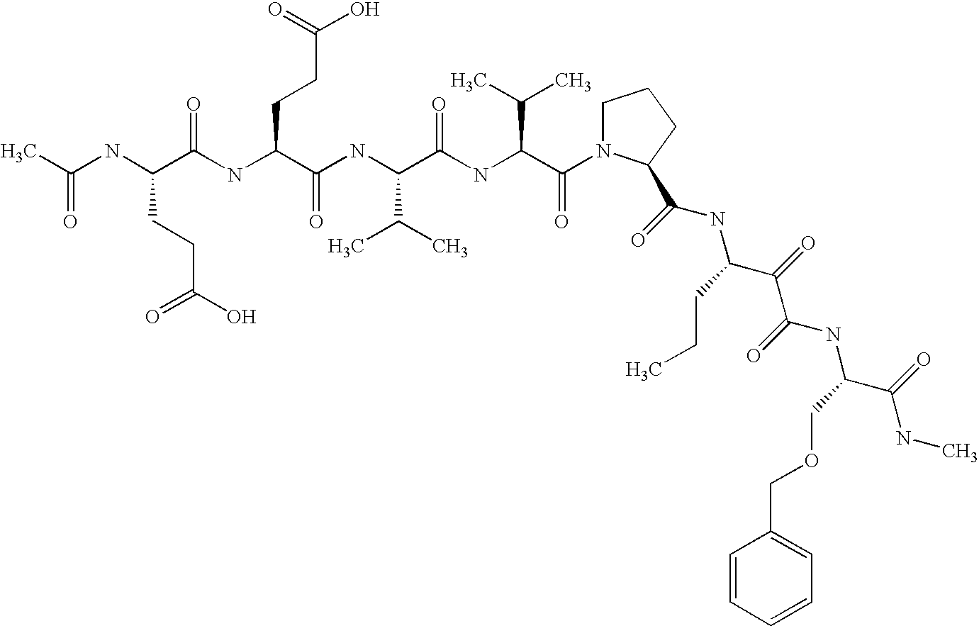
CC(NC(C(NC(C(NC(C(NC(C(=O)N1CCCC1C(NC(C(C(NC(C(NC)=O)COCC1=CC=CC=C1)=O)=O)CCC)=O)C(C)C)=O)C(C)C)=O)CCC(O)=O)=O)CCC(O)=O)=O
